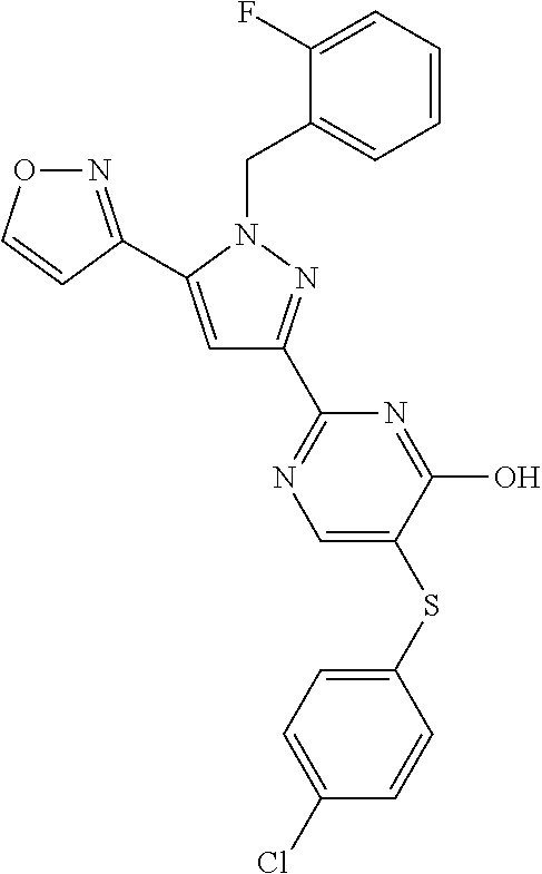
N1=C(C2=CC(C3=NC=C(SC4=CC=C(Cl)C=C4)C(O)=N3)=NN2CC2=CC=CC=C2F)C=CO1
